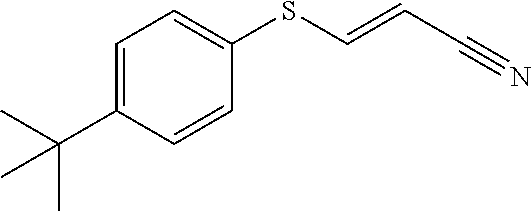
C1(C(C)(C)C)=CC=C(SC=CC#N)C=C1
